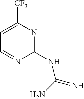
C1=NC(NC(=N)N)=NC([CF3])=C1
